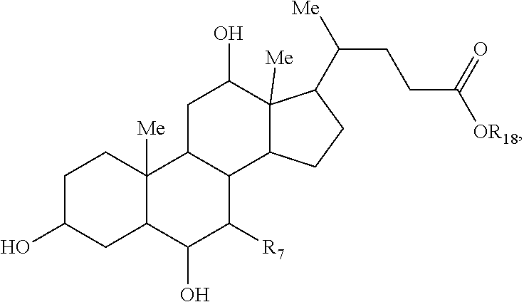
C1C(O)CC2C([Me])(C1)C1C(C([R7])C2O)C2C([Me])(C(O)C1)C(C(CCC([OR18])=O)[Me])CC2
